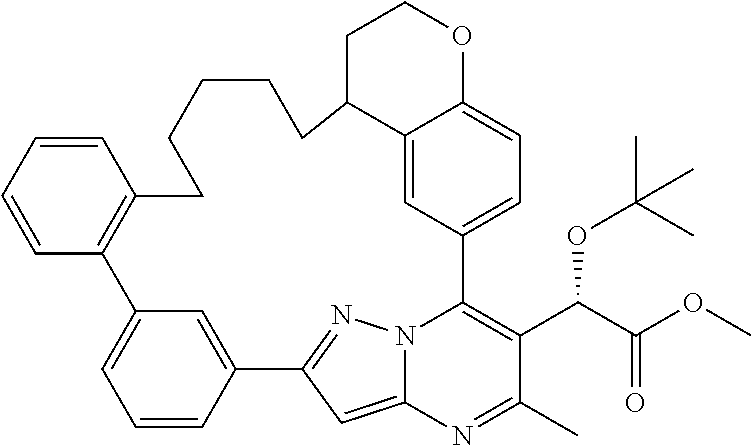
C1=CC=CC2=C1CCCCCC1C3=CC(=CC=C3OCC1)C1=C(C(OC(C)(C)C)C(=O)OC)C(C)=NC3=CC(=NN31)C1=CC2=CC=C1
